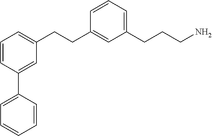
C1(CCC2=CC=CC(C3=CC=CC=C3)=C2)=CC(CCCN)=CC=C1
